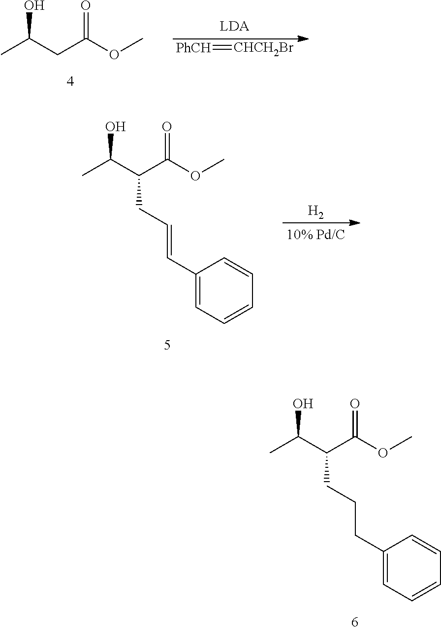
CC(C(C(OC)=O)CCCC1=CC=CC=C1)O.CC(CC(OC)=O)O.[PhCH]=[CHCH2Br].CC(C(C(OC)=O)CC=CC1=CC=CC=C1)O.[H2]
